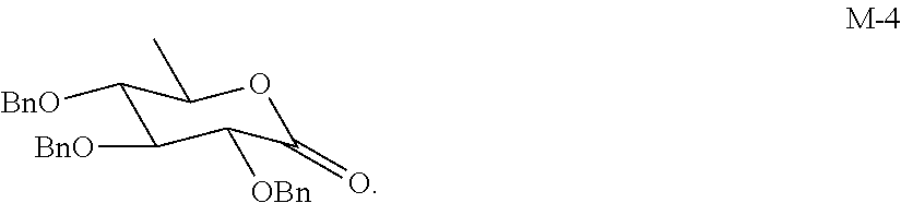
O=C1C([OBn])C([BnO])C([BnO])C(C)O1
